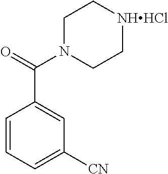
C1=CC=C([CN])C=C1C(=O)N1CC[NHHCl]CC1
